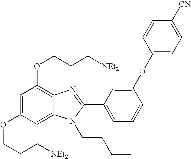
C1=C(OCCC[NEt2])C=C2C(=C1OCCC[NEt2])N=C(C1=CC=CC(OC3=CC=C([CN])C=C3)=C1)N2CCCC
